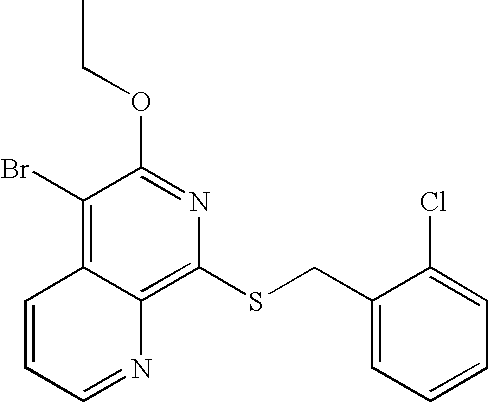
C1(Br)=C2C(=C(SCC3=CC=CC=C3Cl)N=C1OCC)N=CC=C2
